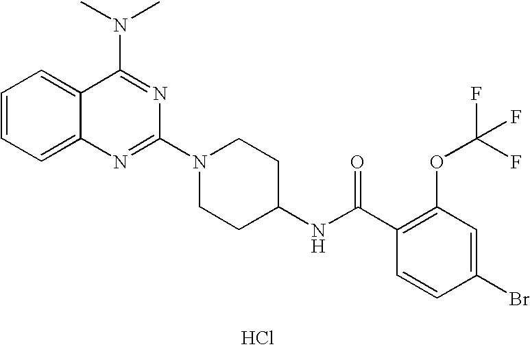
C1=CC=C2C(=C1)C(N(C)C)=NC(N1CCC(NC(C3=C(OC(F)(F)F)C=C(Br)C=C3)=O)CC1)=N2.Cl
